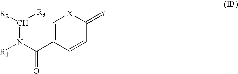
C(N(C(=O)C1=C[X]C(=[Y])C=C1)[R1])([R2])[R3]
